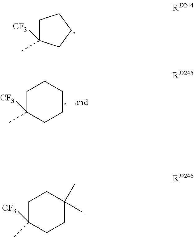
C1C([CF3])(C)CCC1.C1C([CF3])(C)CCCC1.C1C(C)([CF3])CCC(C)(C)C1
